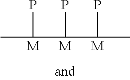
CC(P)C(P)C(P)C.[M].[M].[M]
